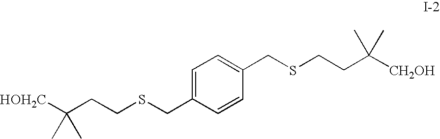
C1=C(CSCCC([HOH2C])(C)C)C=CC(CSCCC([CH2OH])(C)C)=C1
